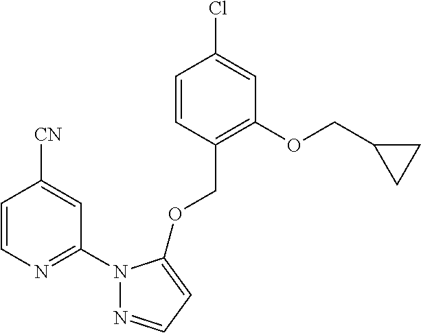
C1=CC(COC2=CC=NN2C2=NC=CC([CN])=C2)=C(OCC2CC2)C=C1Cl
